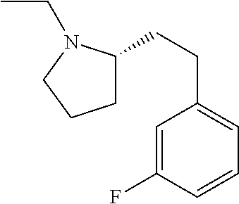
C1=C(CCC2CCCN2CC)C=C(F)C=C1
